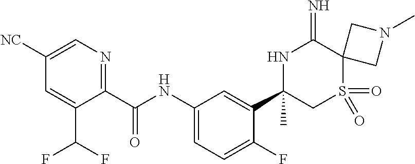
C1(C(NC2=CC=C(F)C(C3(C)CS(=O)(=O)C4(C(=N)N3)CN(C)C4)=C2)=O)=NC=C([NC])C=C1C(F)F
